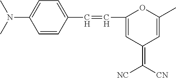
C1=CC(C=CC2=CC(=C([CN])[NC])C=C(C)O2)=CC=C1N(C)C
